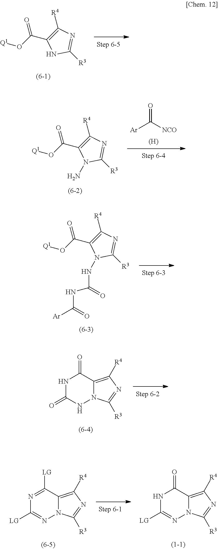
N1C(=O)NN2C(=C([R4])N=C2[R3])C1=O.N1=C([LG])C2=C([R4])N=C([R3])N2N=C1[LG].N1C([LG])=NN2C(=C([R4])N=C2[R3])C1=O.C1([R3])=NC([R4])=C(C(O[Q1])=O)N1.[Ar]C([NCO])=O.[(H)].C1([R3])=NC([R4])=C(C(O[Q1])=O)N1N.O=C(NN1C([R3])=NC([R4])=C1C(O[Q1])=O)NC([Ar])=O
